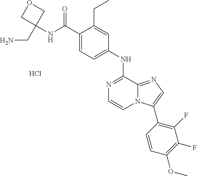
N1=C(NC2=CC=C(C(NC3(CN)COC3)=O)C(CC)=C2)C2=NC=C(C3=C(F)C(F)=C(OC)C=C3)N2C=C1.Cl
